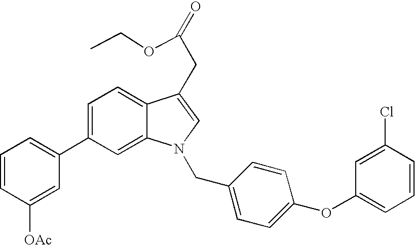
C1=C(C2=CC=CC([OAc])=C2)C=C2C(=C1)C(CC(=O)OCC)=CN2CC1=CC=C(OC2=CC=CC(Cl)=C2)C=C1
